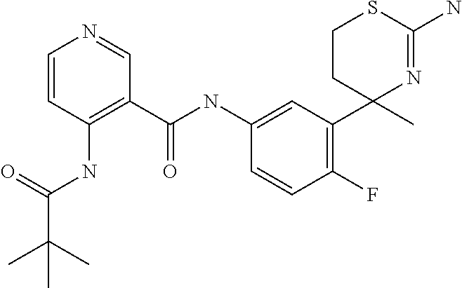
C1=C(NC(C2=C(NC(C(C)(C)C)=O)C=CN=C2)=O)C=CC(F)=C1C1(C)N=C(N)SCC1
